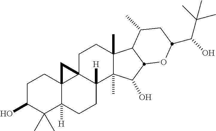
C1C(O)C(C)(C)C2([H])C3(C1)C1(CCC4(C)C(C)(C(O)C5C4C(C)CC(C(O)C(C)(C)C)O5)C1([H])CC2)C3
